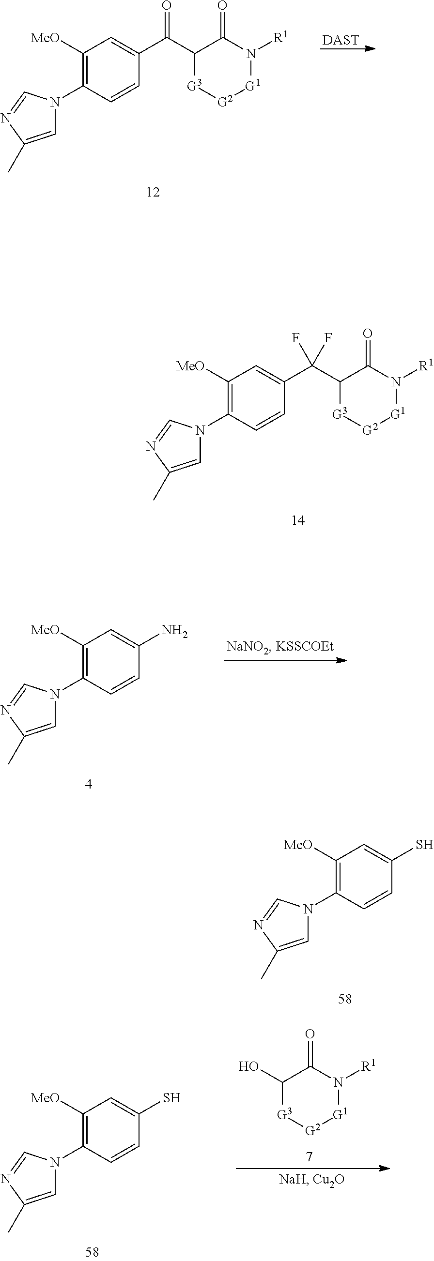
C1([MeO])=C(N2C=C(C)N=C2)C=CC(C(C2[G3][G2][G1]N([R1])C2=O)(F)F)=C1.C1([MeO])=C(N2C=C(C)N=C2)C=CC(C(C2[G3][G2][G1]N([R1])C2=O)=O)=C1.[DAST].C1([MeO])=C(N2C=C(C)N=C2)C=CC(N)=C1.C1([MeO])=C(N2C=C(C)N=C2)C=CC(S)=C1.C1(O)[G3][G2][G1]N([R1])C1=O.C1([MeO])=C(N2C=C(C)N=C2)C=CC(S)=C1
